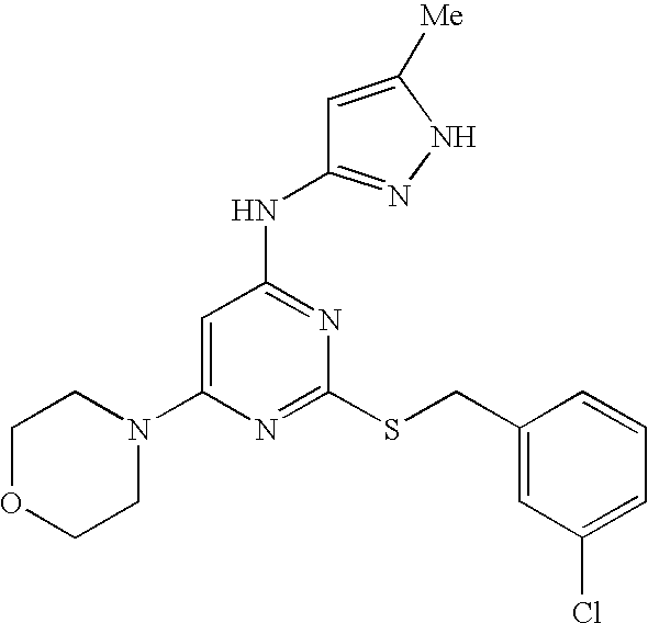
C1(N2CCOCC2)=CC(NC2=NNC([Me])=C2)=NC(SCC2=CC(Cl)=CC=C2)=N1
